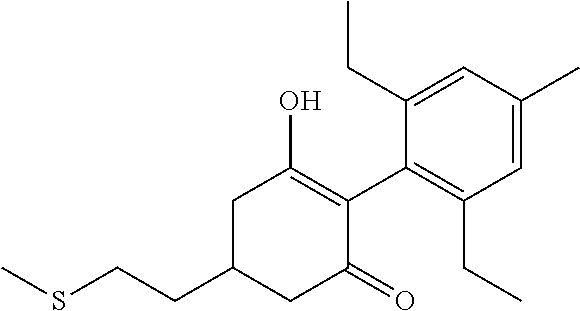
CSCCC1CC(=O)C(C2=C(CC)C=C(C)C=C2CC)=C(O)C1
